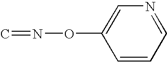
C1=CC=NC=C1ON=C
